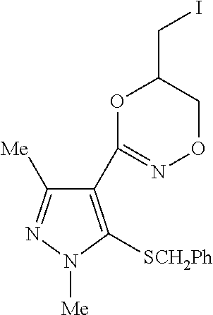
[SCH2Ph]C1=C(C2=NOCC(CI)O2)C([Me])=NN1[Me]
